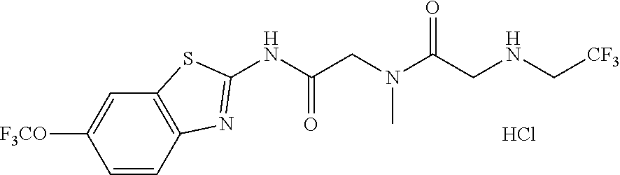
C1=CC2=C(C=C1[F3CO])SC(NC(CN(C(CNC[CF3])=O)C)=O)=N2.Cl
